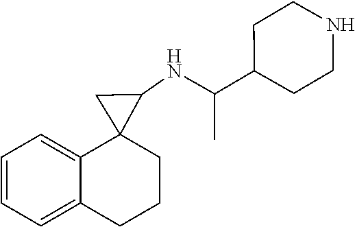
C1=CC=C2C(=C1)C1(C(NC(C3CCNCC3)C)C1)CCC2
